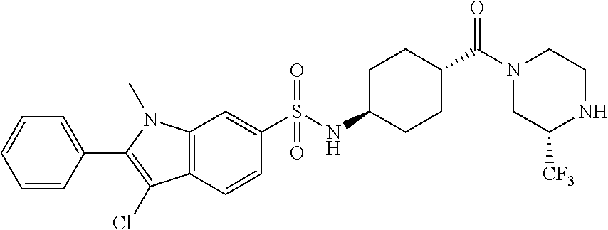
C1(C2=CC=CC=C2)=C(Cl)C2=C(N1C)C=C(S(NC1CCC(C(N3CC([CF3])NCC3)=O)CC1)(=O)=O)C=C2
